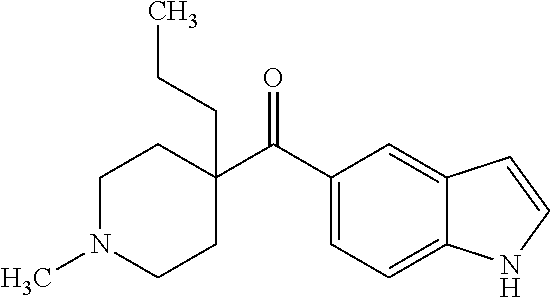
C(=O)(C1(CCC)CCN(C)CC1)C1=CC=C2C(=C1)C=CN2
